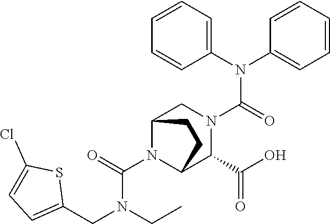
C(N1C2C(C(O)=O)N(C(N(C3=CC=CC=C3)C3=CC=CC=C3)=O)CC1CC2)(=O)N(CC)CC1=CC=C(Cl)S1
